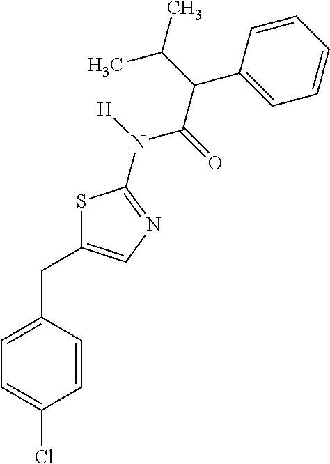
S1C(CC2=CC=C(Cl)C=C2)=CN=C1N(C(C(C1=CC=CC=C1)C(C)C)=O)[H]
